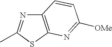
C12=C(SC(C)=N1)N=C([OMe])C=C2
